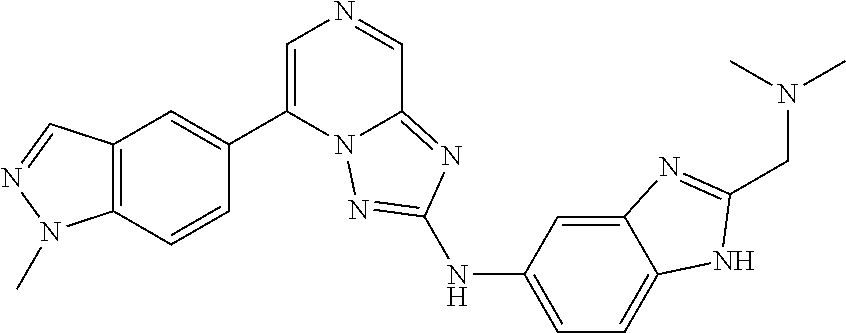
C12=C(C=CC(C3=CN=CC4=NC(NC5=CC=C6C(=C5)N=C(CN(C)C)N6)=NN34)=C1)N(C)N=C2
